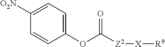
C1([O2N])=CC=C(OC([Z2][X][R9])=O)C=C1
